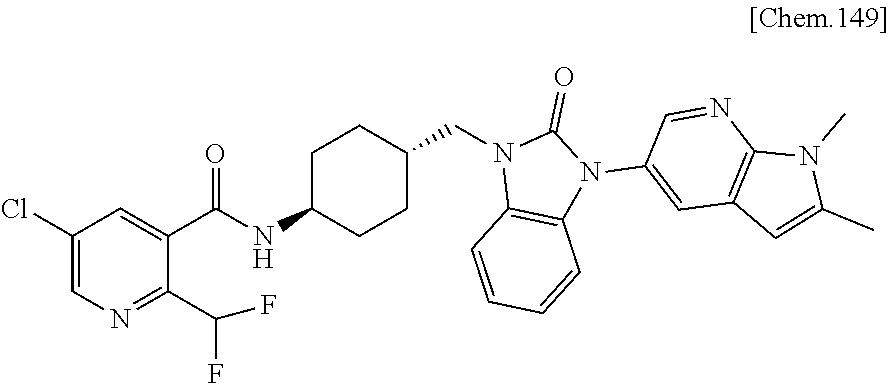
C1(Cl)=CN=C(C(F)F)C(C(NC2CCC(CN3C4=C(N(C5=CC6=C(N=C5)N(C)C(C)=C6)C3=O)C=CC=C4)CC2)=O)=C1
